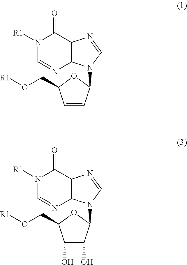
C1=CC(N2C3=C(C(=O)N([R1])C=N3)N=C2)OC1CO[R1].C1(O)C(O)C(N2C3=C(C(=O)N([R1])C=N3)N=C2)OC1CO[R1]
